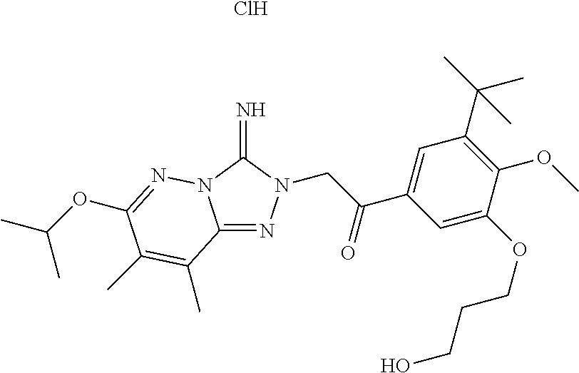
C12=NN(CC(C3=CC(C(C)(C)C)=C(OC)C(OCCCO)=C3)=O)C(=N)N1N=C(OC(C)C)C(C)=C2C.Cl
